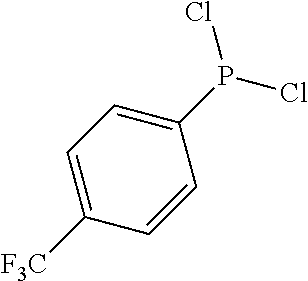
C1(P(Cl)Cl)=CC=C([F3C])C=C1
